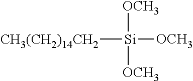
[CH3(CH2)14CH2][Si]([OCH3])([OCH3])[OCH3]
